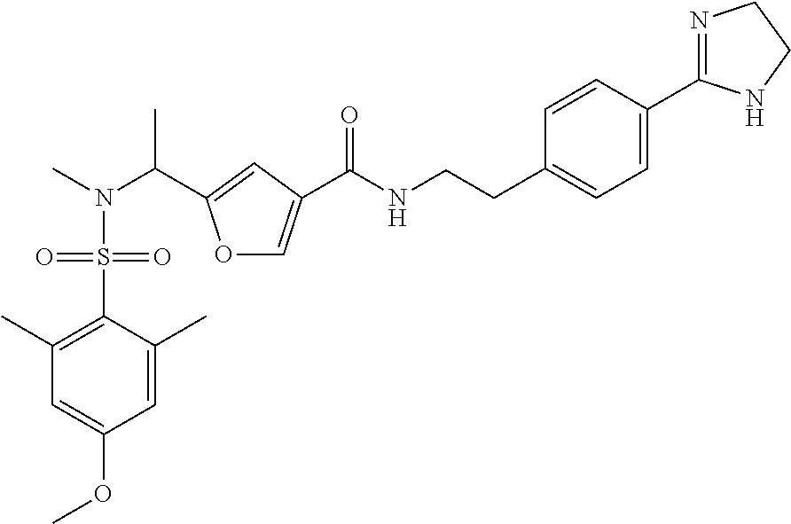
O1C=C(C(NCCC2=CC=C(C3=NCCN3)C=C2)=O)C=C1C(N(C)S(=O)(=O)C1=C(C)C=C(OC)C=C1C)C
